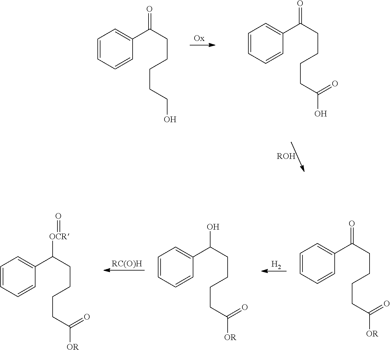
C1=CC=CC(C(CCCCCO)=O)=C1.C1=CC=CC(C(CCCCC(O)=O)=O)=C1.[ROH].[RC(O)H].[H2].C1=CC=CC(C(CCCCC([OR])=O)=O)=C1.C1=CC=CC(C(CCCCC([OR])=O)O)=C1.C1=CC=CC(C(CCCCC([OR])=O)[OCR]=O)=C1
